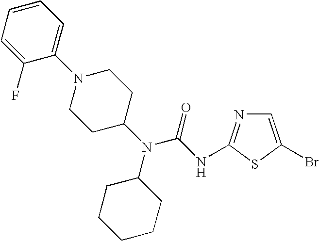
C1=C(Br)SC(NC(N(C2CCCCC2)C2CCN(C3=CC=CC=C3F)CC2)=O)=N1
